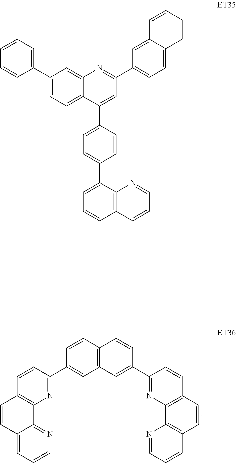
C1=CC2=CC=CN=C2C2=C1C=CC(C1=CC3=C(C=C1)C=CC(C1=NC4=C(C=C1)C=CC1=C4N=CC=C1)=C3)=N2.C1=CC=C(C2=CC=C3C(=C2)N=C(C2=CC=C4C(=C2)C=CC=C4)C=C3C2=CC=C(C3=CC=CC4=C3N=CC=C4)C=C2)C=C1
